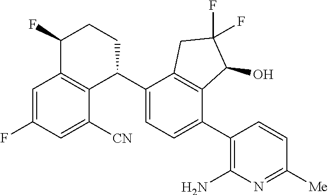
C1=C(F)C=C([CN])C2=C1C(F)CCC2C1=CC=C(C2=C(N)N=C([Me])C=C2)C2=C1CC(F)(F)C2O
